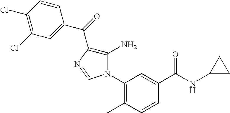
C1=CC(Cl)=C(Cl)C=C1C(=O)C1=C(N)N(C2=C(C)C=CC(C(=O)NC3CC3)=C2)C=N1
